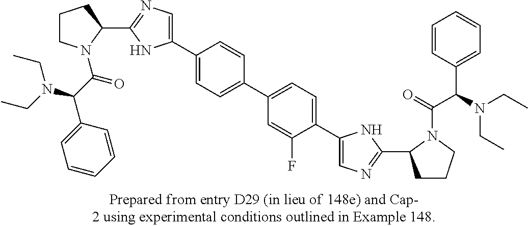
C1CN(C(C(N(CC)CC)C2=CC=CC=C2)=O)C(C2=NC=C(C3=CC=C(C4=CC=C(C5=CN=C(C6CCCN6C(=O)C(N(CC)CC)C6=CC=CC=C6)N5)C(F)=C4)C=C3)N2)C1
